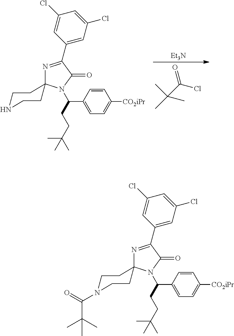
C(Cl)(C(C)(C)C)=O.[Et3N].C1=CC(C(CCC(C)(C)C)N2C(=O)C(C3=CC(Cl)=CC(Cl)=C3)=NC23CCNCC3)=CC=C1[CO2iPr].C1=CC(C(CCC(C)(C)C)N2C(=O)C(C3=CC(Cl)=CC(Cl)=C3)=NC23CCN(C(=O)C(C)(C)C)CC3)=CC=C1[CO2iPr]
